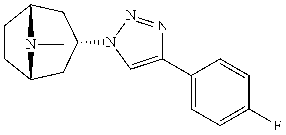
C1CC2CC(N3N=NC(C4=CC=C(F)C=C4)=C3)CC1N2C
